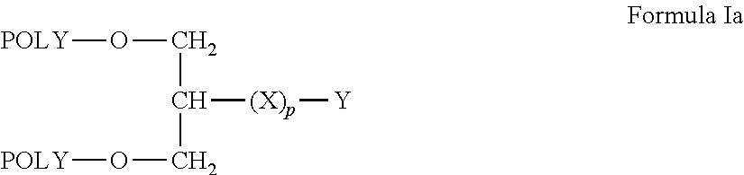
O(CC([(X)p][Y])CO[POLY])[POLY]
